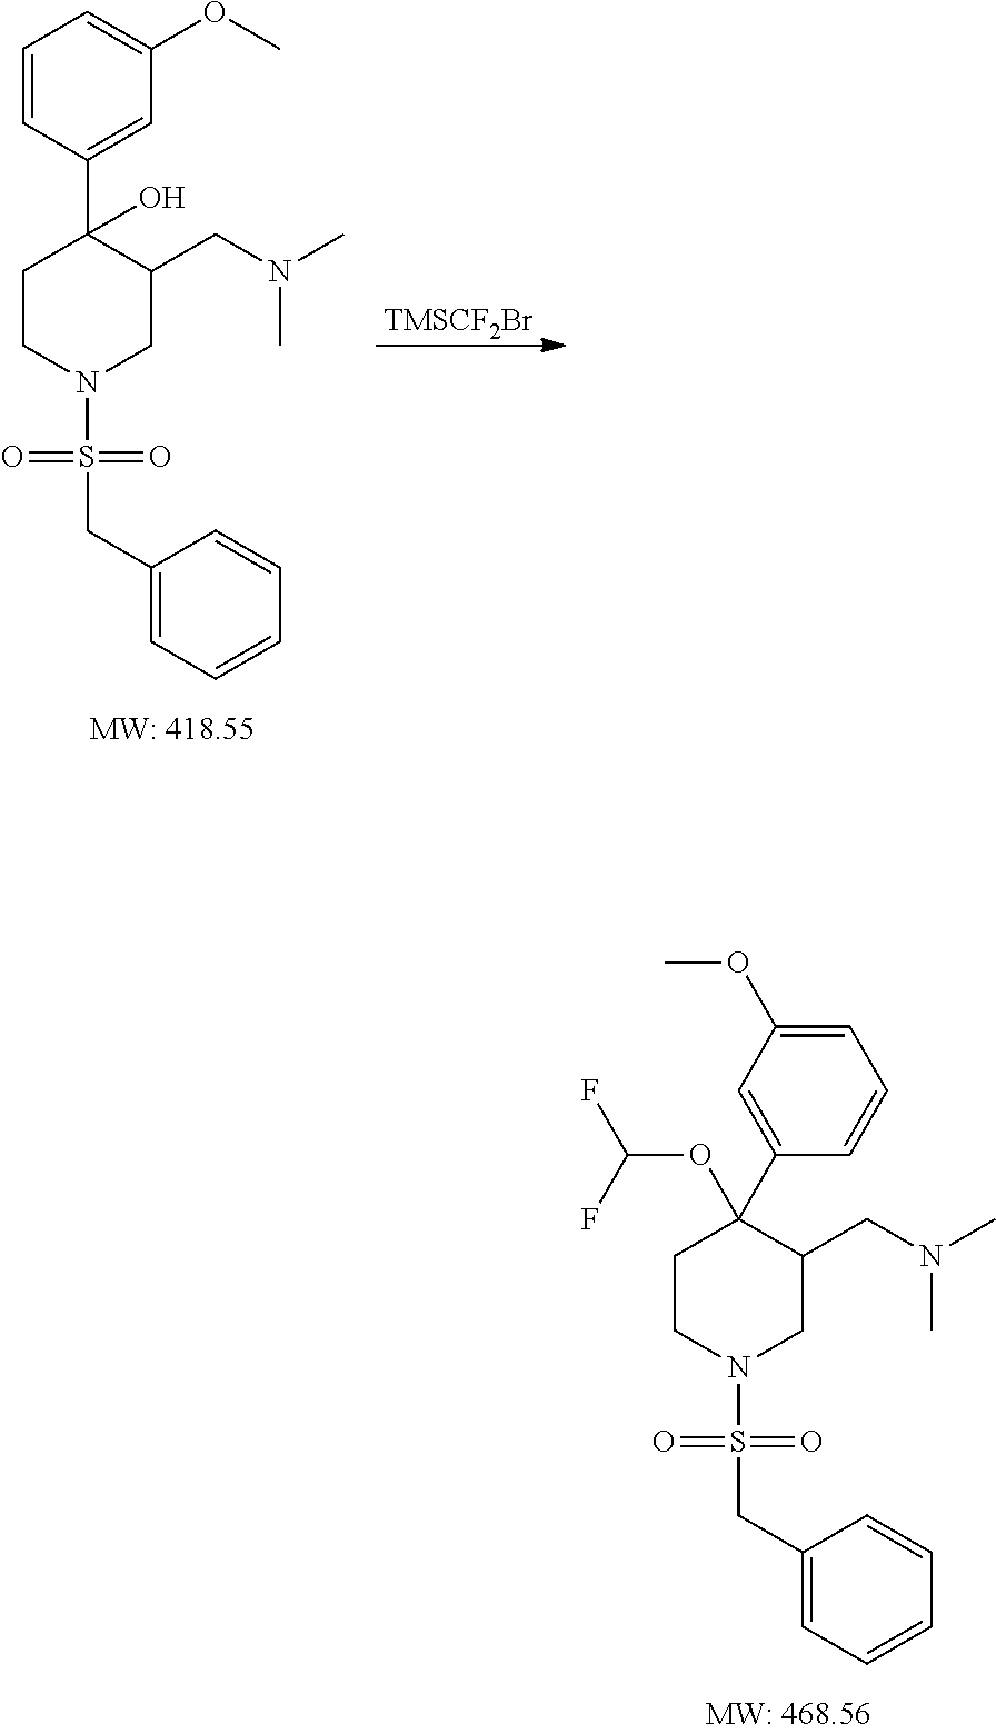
C1(OC(F)F)(C2=CC(OC)=CC=C2)CCN(S(=O)(=O)CC2=CC=CC=C2)CC1CN(C)C.C1(O)(C2=CC(OC)=CC=C2)CCN(S(=O)(=O)CC2=CC=CC=C2)CC1CN(C)C.[TMSCF2Br]
